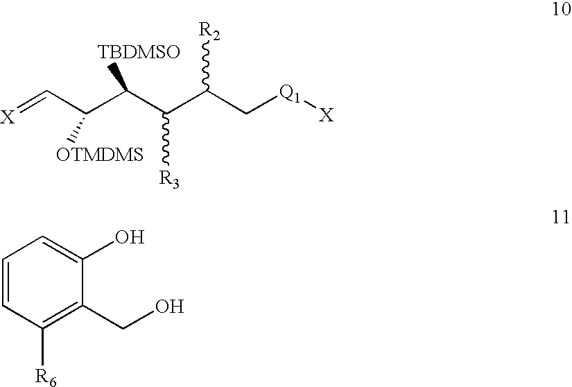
[X]=CC(C(C(C(C[Q1][X])[R2])[R3])[TBDMSO])[OTMDMS].C1=CC([R6])=C(CO)C(O)=C1
